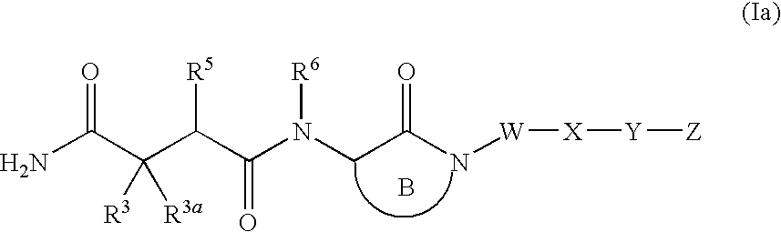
NC(C(C(C(N(CC(N[W][X][Y][Z])=O)[R6])=O)[R5])([R3])[R3a])=O.B
